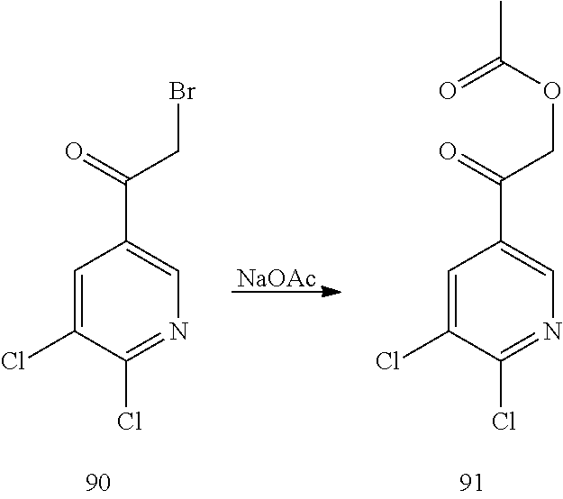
[NaOAc].C1=C(Cl)C(Cl)=NC=C1C(=O)CBr.C1=C(Cl)C(Cl)=NC=C1C(=O)COC(=O)C
